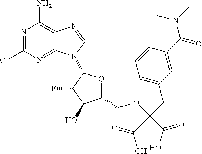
N1=C(Cl)N=C2C(=C1N)N=CN2C1OC(COC(CC2=CC=CC(C(N(C)C)=O)=C2)(C(=O)O)C(O)=O)C(O)C1F
